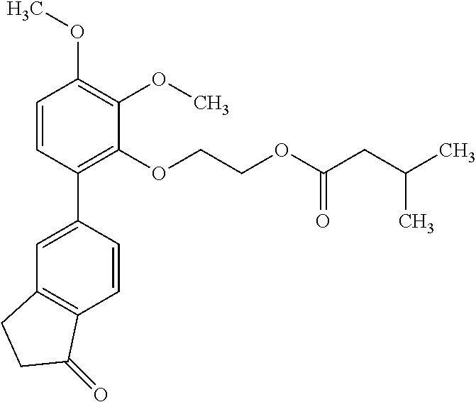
C1=CC(C2=CC3=C(C=C2)C(=O)CC3)=C(OCCOC(CC(C)C)=O)C(OC)=C1OC
